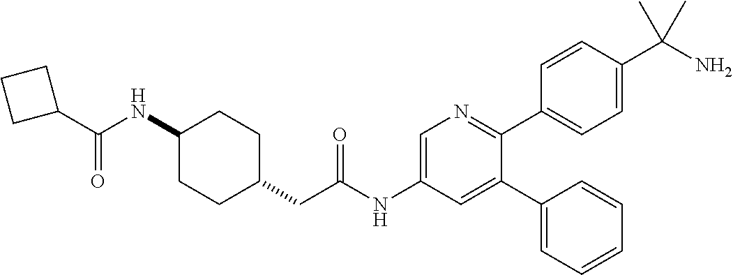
C(=O)(C1CCC1)NC1CCC(CC(NC2=CN=C(C3=CC=C(C(N)(C)C)C=C3)C(C3=CC=CC=C3)=C2)=O)CC1
